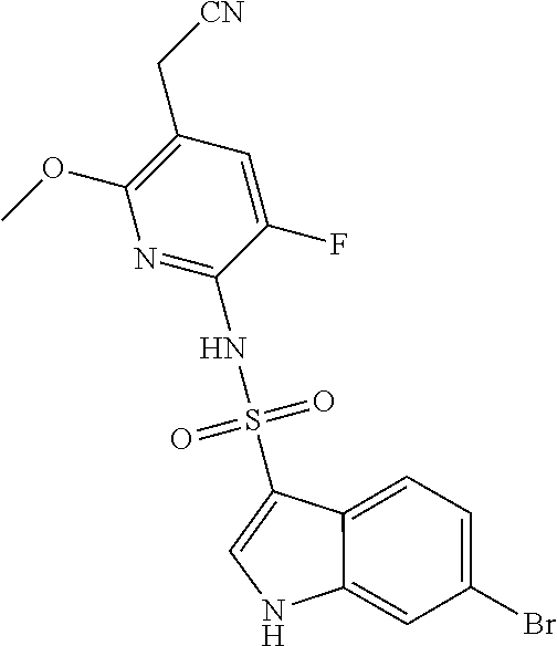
FC1=CC(C[CN])=C(OC)N=C1NS(C1=CNC2=CC(Br)=CC=C12)(=O)=O
